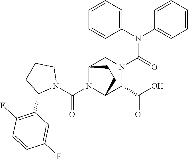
FC1=CC(C2N(C(N3C4CN(C(N(C5=CC=CC=C5)C5=CC=CC=C5)=O)C(C(O)=O)C3CC4)=O)CCC2)=C(F)C=C1
